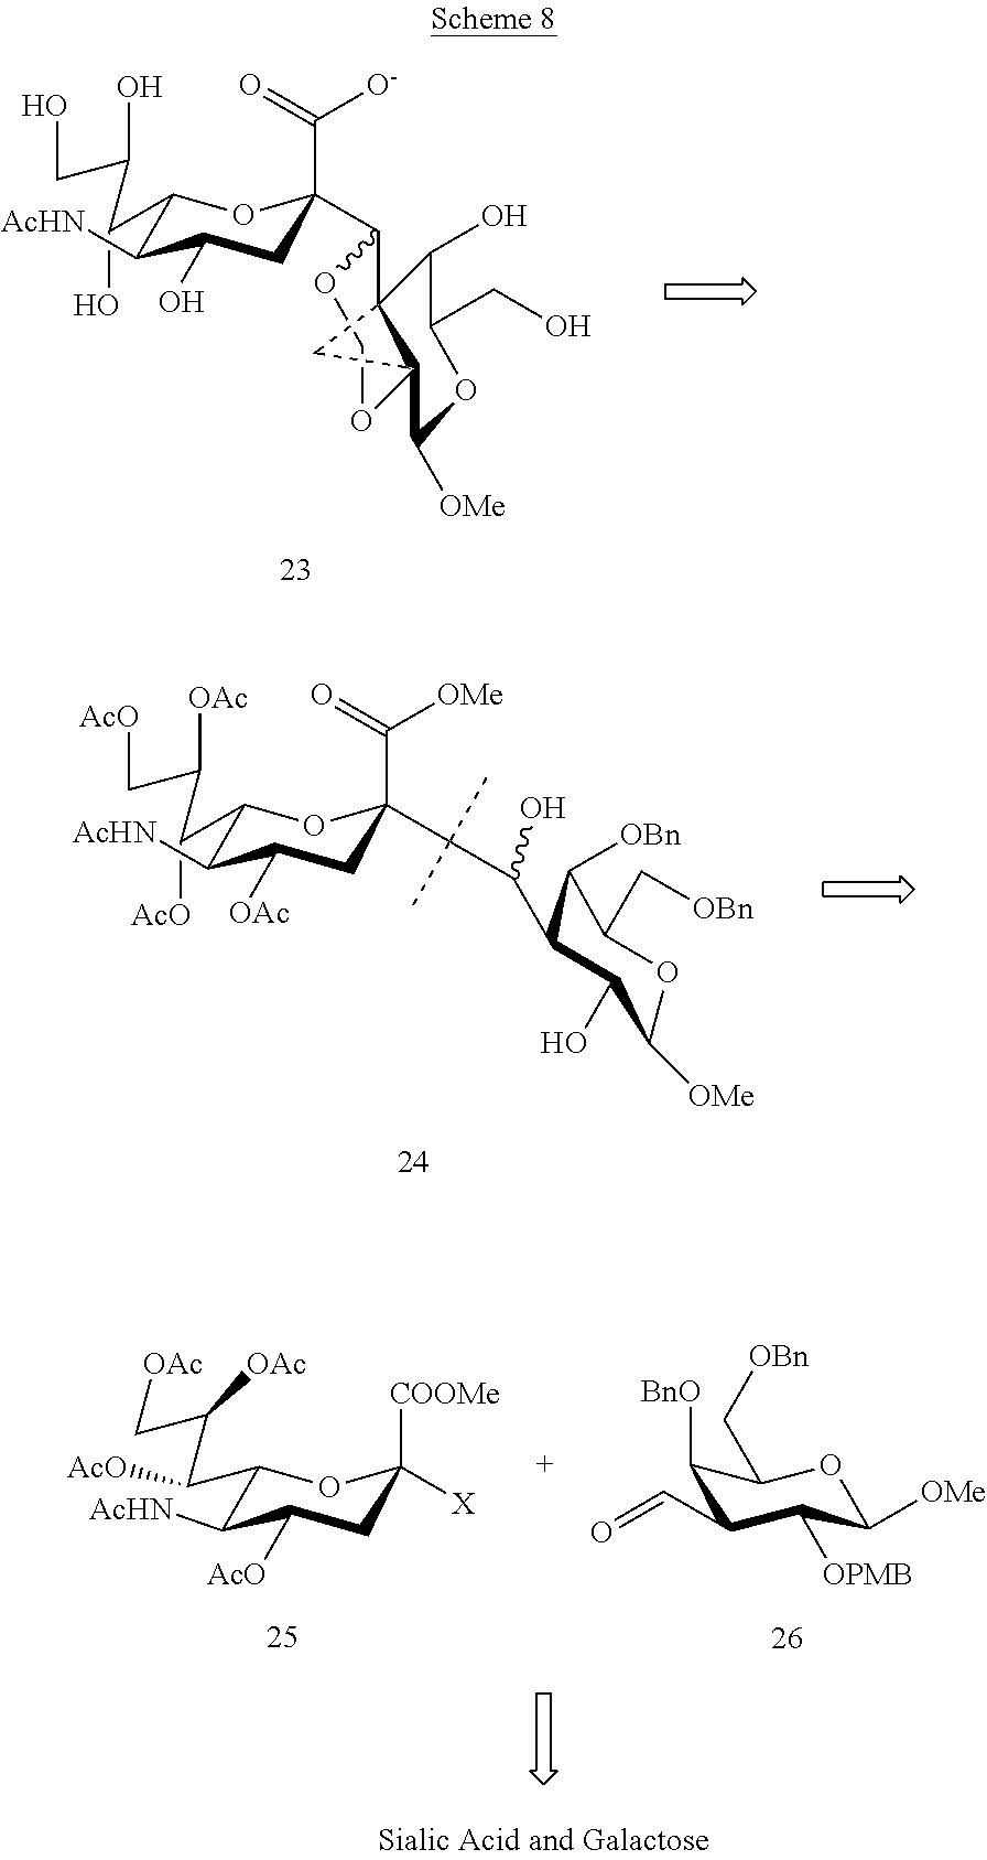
C1(C(C(C[AcO])[OAc])[AcO])C([AcHN])C([OAc])CC(C([OMe])=O)(C(C)(C)C(O)C2C([OBn])C(C[OBn])OC([OMe])C2O)O1.C1(C(C(C[OAc])[OAc])[AcO])C([AcHN])C([AcO])CC([COOMe])([X])O1.C1([BnO])C(C=O)C([OPMB])C([OMe])OC1C[OBn].C1(C(C(CO)O)O)C([AcHN])C(O)CC(C(=O)[O-])(C2OCOC34C([OMe])OC(CO)C(O)C23C4)O1
